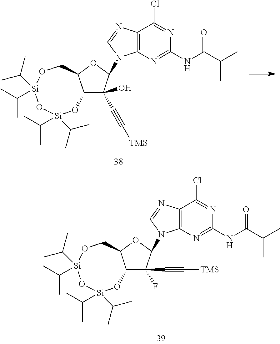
C12C(OC(N3C4=C(N=C3)C(Cl)=NC(NC(=O)C(C)C)=N4)C1(C#C[TMS])O)CO[Si](C(C)C)(C(C)C)O[Si](C(C)C)(C(C)C)O2.C12C(OC(N3C4=C(N=C3)C(Cl)=NC(NC(=O)C(C)C)=N4)C1(F)C#C[TMS])CO[Si](C(C)C)(C(C)C)O[Si](C(C)C)(C(C)C)O2
